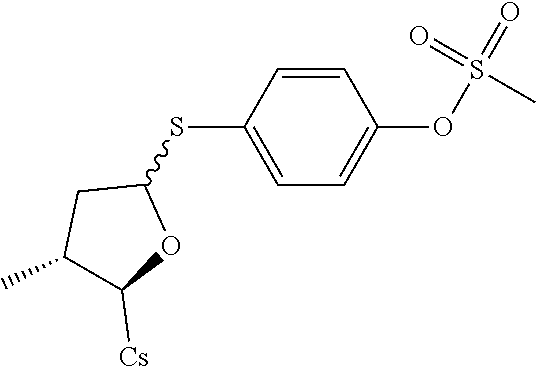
C1=CC(SC2CC(C)C([Cs])O2)=CC=C1OS(C)(=O)=O
